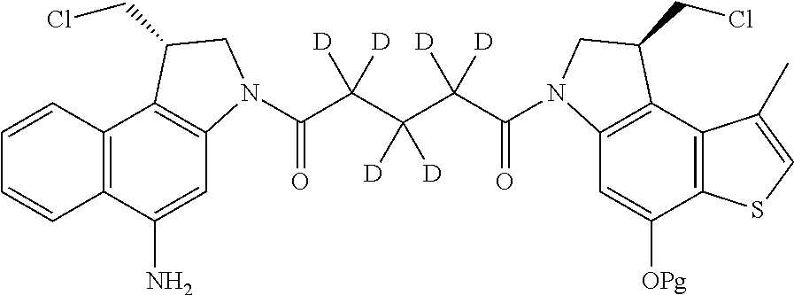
C12=C(C(N)=CC3=C1C(CCl)CN3C(C(C(C(C(=O)N1C3=C(C4=C(C([OPg])=C3)SC=C4C)C(CCl)C1)([D])[D])([D])[D])([D])[D])=O)C=CC=C2
